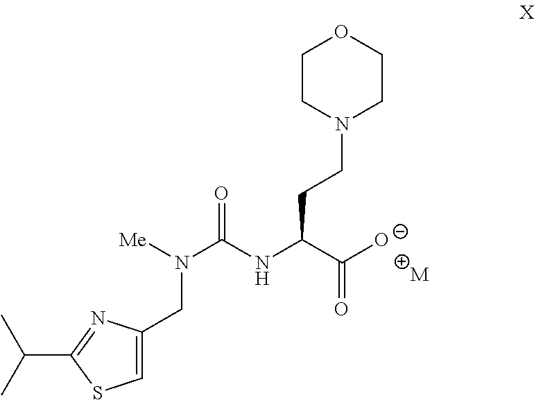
C(C1=NC(CN(C(NC(C([O-])=O)CCN2CCOCC2)=O)[Me])=CS1)(C)C.[M]
